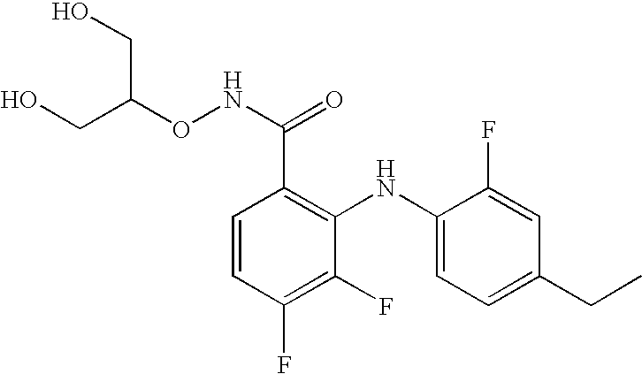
C1=CC(F)=C(F)C(NC2=CC=C(CC)C=C2F)=C1C([H N]OC(CO)CO)=O
